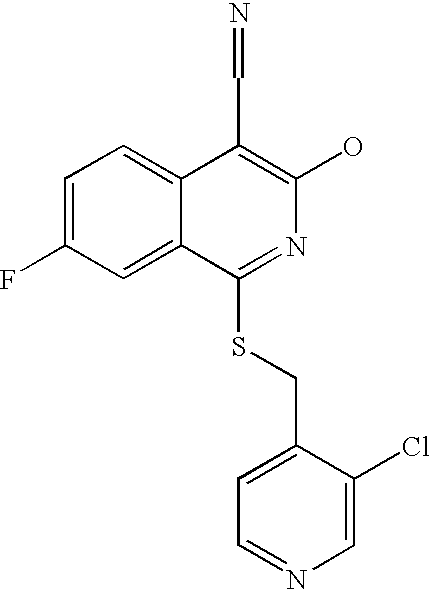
C1=C(F)C=C2C(=C1)C(C=N)=C(O)N=C2SCC1=CC=NC=C1Cl
